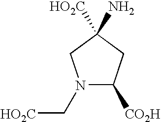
N1(C[HO2C])C([CO2H])CC(N)([HO2C])C1
